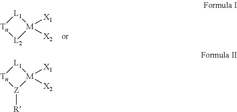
[L1]1[Tn][L2][M]1([X1])[X2].[L1]1[Tn][Z]([R])[M]1([X1])[X2]
